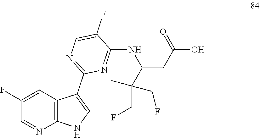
C1(F)=CC2=C(N=C1)NC=C2C1=NC=C(F)C(NC(CC(O)=O)C(C)(CF)CF)=N1
